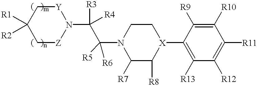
C1[Z]N(C(C(N2C([R7])C([R8])[X](C3=C([R13])C([R12])=C([R11])C([R10])=C3[R9])CC2)([R5])[R6])([R3])[R4])[Y]CC1([R1])[R2]
